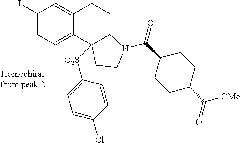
C1(I)=CC=C2C(=C1)CCC1C2([O2S]C2=CC=C(Cl)C=C2)CCN1C(=O)C1CCC(C(=O)[OMe])CC1
